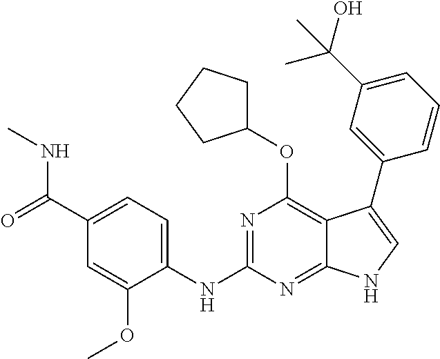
C1(C(=O)NC)=CC=C(NC2=NC(OC3CCCC3)=C3C(=N2)NC=C3C2=CC(C(O)(C)C)=CC=C2)C(OC)=C1
